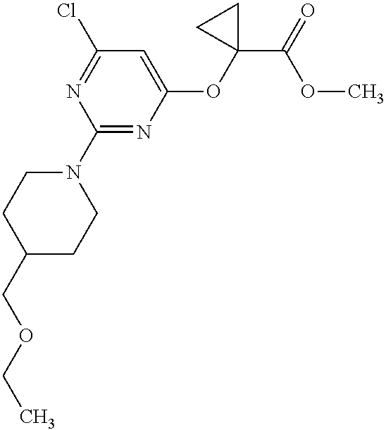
C1(N2CCC(COCC)CC2)=NC(OC2(C(=O)OC)CC2)=CC(Cl)=N1
